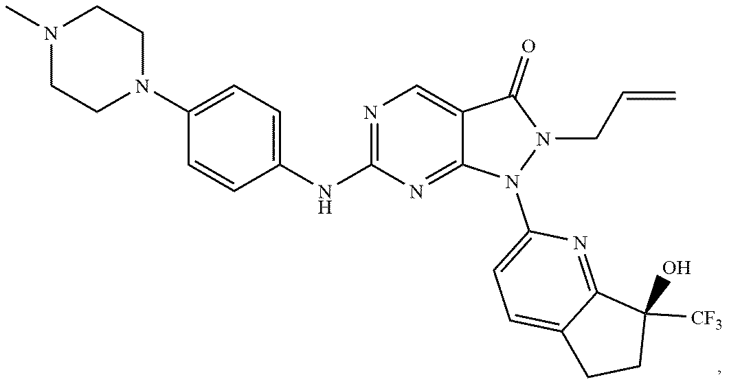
C1(N2CCN(C)CC2)=CC=C(NC2=NC=C3C(=N2)N(C2=CC=C4C(=N2)C(O)([CF3])CC4)N(CC=C)C3=O)C=C1
